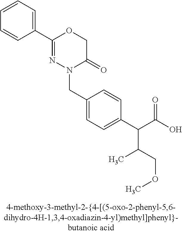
N1(CC2=CC=C(C(C(O)=O)C(C)COC)C=C2)C(=O)COC(C2=CC=CC=C2)=N1
